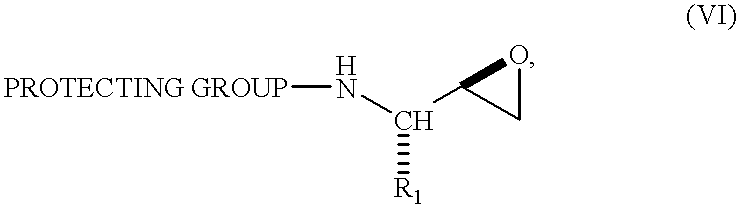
N(C(C1CO1)[R1])[PROTECTING GROUP]
